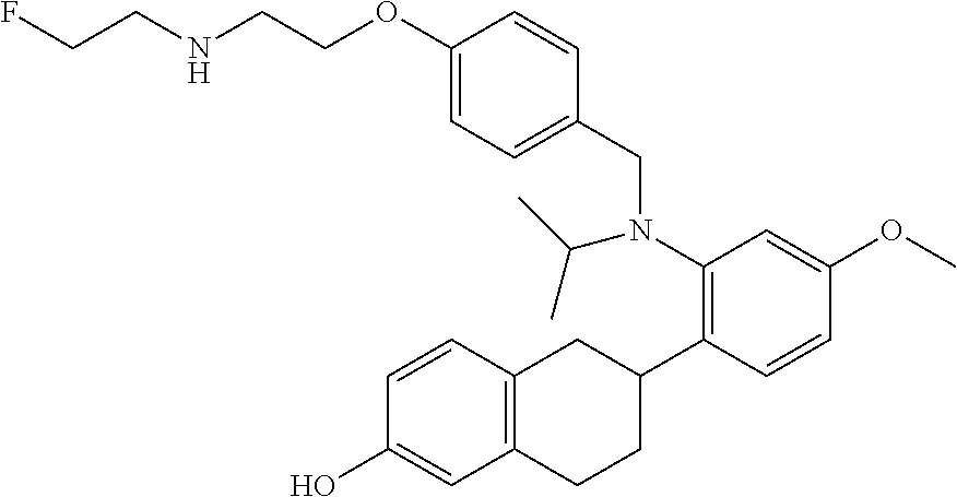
OC1=CC2=C(C=C1)CC(C1=C(N(CC3=CC=C(OCCNCCF)C=C3)C(C)C)C=C(OC)C=C1)CC2
